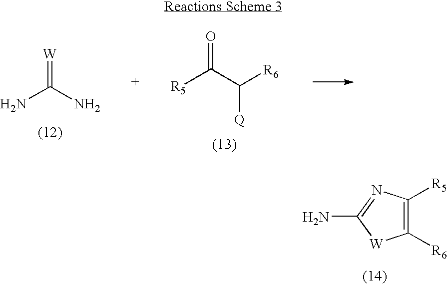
NC(N)=[W].[R5]C(C([R6])[Q])=O.C1([R6])=C([R5])N=C(N)[W]1
